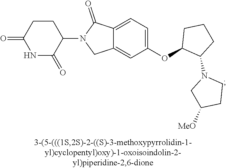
C1CC(=O)NC(=O)C1N1CC2=CC(OC3C(N4CC([MeO])CC4)CCC3)=CC=C2C1=O
